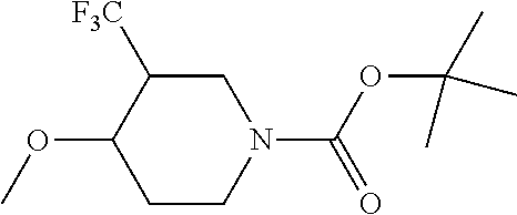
C1C([F3C])C(OC)CCN1C(OC(C)(C)C)=O
